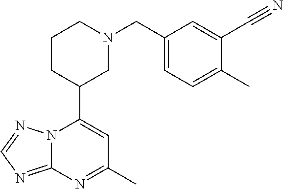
N12C(=NC=N1)N=C(C)C=C2C1CN(CC2=CC=C(C)C(C#N)=C2)CCC1
